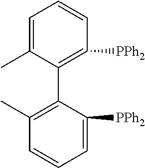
C1=C(C)C(C2=C(C)C=CC=C2[PPh2])=C([PPh2])C=C1
